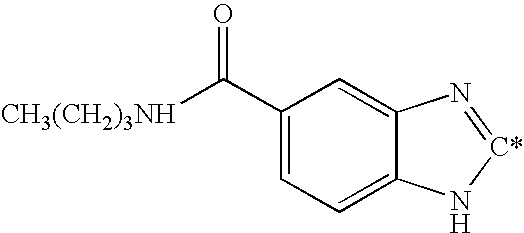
C1(C([CH3(CH2)3NH])=O)=CC=C2C(=C1)N=[C*]N2
